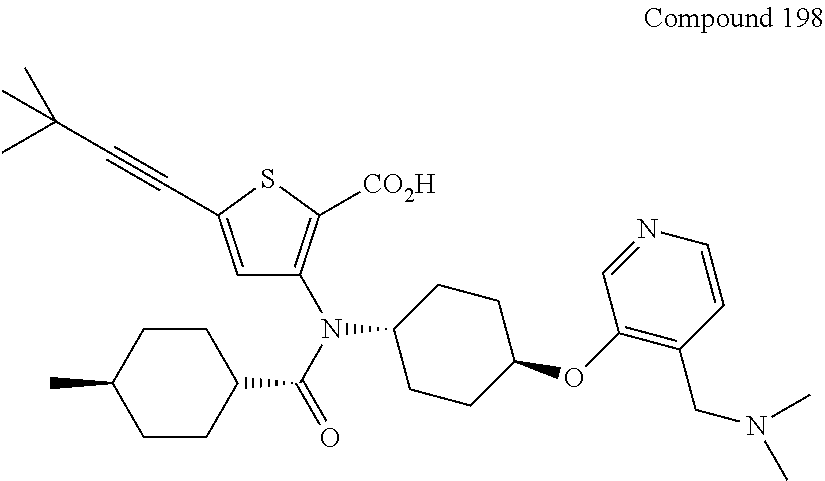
C1(N(C(=O)C2CCC(C)CC2)C2=C([CO2H])SC(C#CC(C)(C)C)=C2)CCC(OC2=C(CN(C)C)C=CN=C2)CC1
